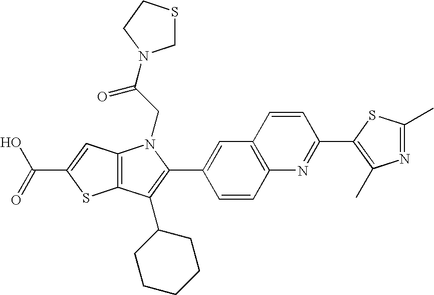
C(C1=CC2=C(S1)C(C1CCCCC1)=C(C1=CC3=C(C=C1)N=C(C1=C(C)N=C(C)S1)C=C3)N2CC(=O)N1CSCC1)(=O)O
